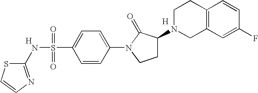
C1=CN=C(NS(=O)(=O)C2=CC=C(N3CCC(N4CC5=C(CC4)C=CC(F)=C5)C3=O)C=C2)S1.[H].[H]
